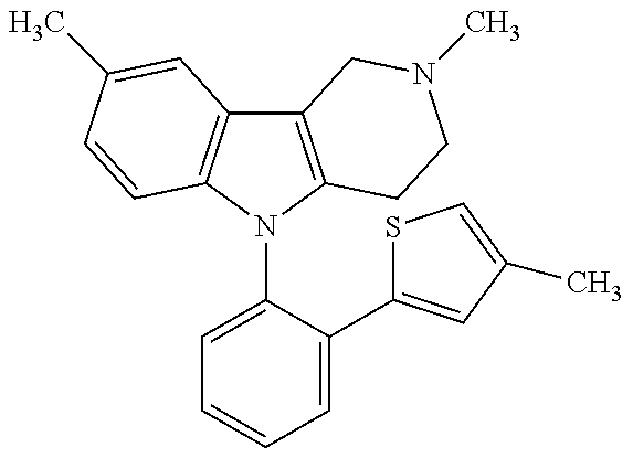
C12=C(N(C3=CC=CC=C3C3=CC(C)=CS3)C3=C1C=C(C)C=C3)CCN(C)C2
